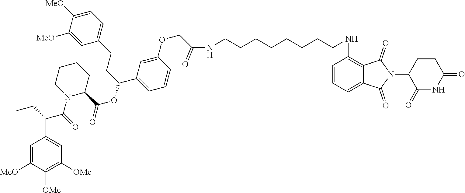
C1=C(OCC(NCCCCCCCCNC2=C3C(=CC=C2)C(=O)N(C2C(=O)NC(=O)CC2)C3=O)=O)C=CC=C1C(CCC1=CC=C([MeO])C([MeO])=C1)OC(=O)C1CCCCN1C(C(C1=CC([OMe])=C([OMe])C([MeO])=C1)CC)=O
